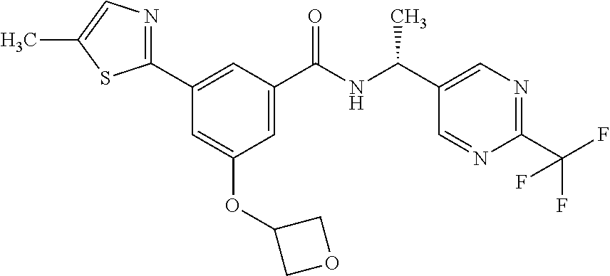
C1(C2=NC=C(C)S2)=CC(C(NC(C2=CN=C(C(F)(F)F)N=C2)C)=O)=CC(OC2COC2)=C1
